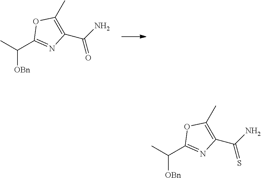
CC(C1=NC(C(N)=O)=C(C)O1)[OBn].CC(C1=NC(C(N)=S)=C(C)O1)[OBn]
